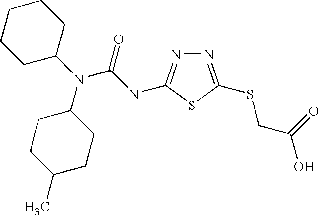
N1=C(SCC(O)=O)SC(NC(N(C2CCCCC2)C2CCC(C)CC2)=O)=N1
